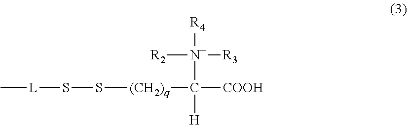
C[L]SS[(CH2)q]C([COOH])([N+]([R2])([R3])[R4])[H]
